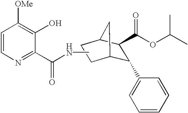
C1(C2=CC=CC=C2)C2CCC(C1C(OC(C)C)=O)C2.C1=CN=C(C(NC)=O)C(O)=C1[OMe]
